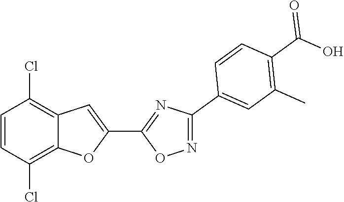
C1=CC(Cl)=C2C(=C1Cl)C=C(C1=NC(C3=CC(C)=C(C(O)=O)C=C3)=NO1)O2
